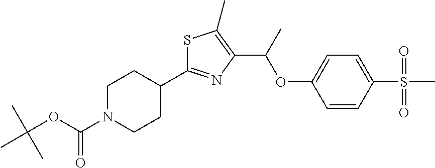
S1C(C2CCN(C(OC(C)(C)C)=O)CC2)=NC(C(OC2=CC=C(S(C)(=O)=O)C=C2)C)=C1C
